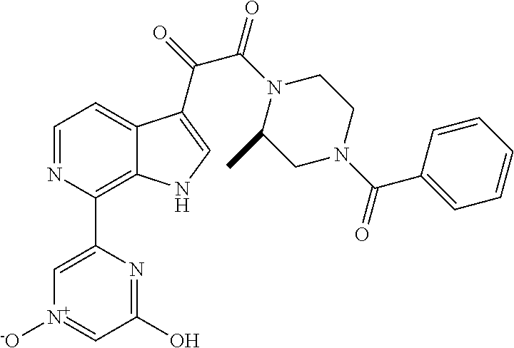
C1(C2=C3C(=CC=N2)C(C(=O)C(N2C(C)CN(C(C4=CC=CC=C4)=O)CC2)=O)=CN3)=C[N+]([-O])=CC(O)=N1
